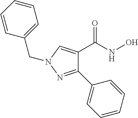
C1=CC=CC(CN2C=C(C(NO)=O)C(C3=CC=CC=C3)=N2)=C1
